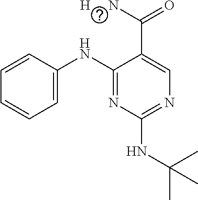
C1(NC(C)(C)C)=NC=C(C(=O)[H     N])C(NC2=CC=CC=C2)=N1
